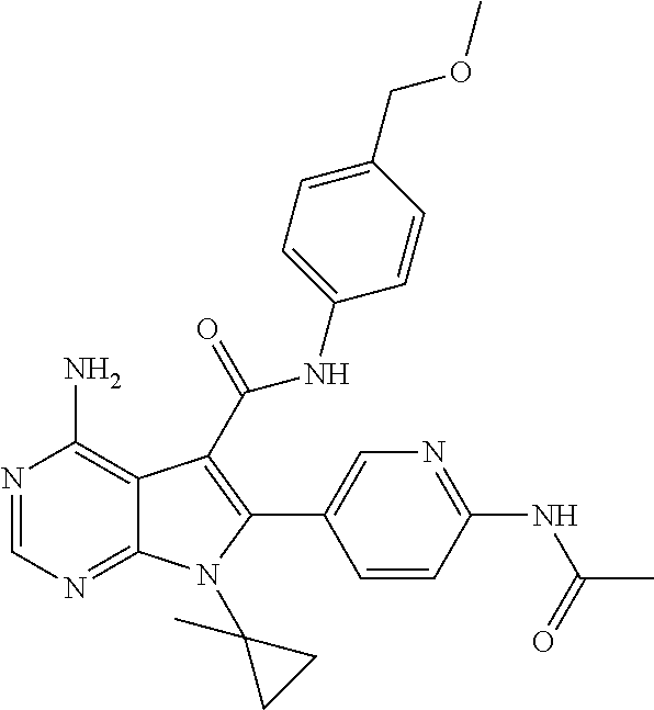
N1=CN=C2C(=C1N)C(C(NC1=CC=C(COC)C=C1)=O)=C(C1=CN=C(NC(C)=O)C=C1)N2C1(C)CC1
